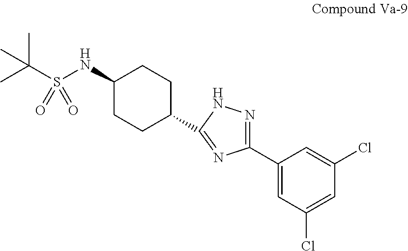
C1=C(Cl)C=C(C2=NNC(C3CCC(NS(C(C)(C)C)(=O)=O)CC3)=N2)C=C1Cl
